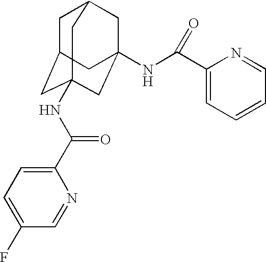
C1C2CC3(NC(C4=CC=C(F)C=N4)=O)CC(NC(=O)C4=CC=CC=N4)(CC1C3)C2
